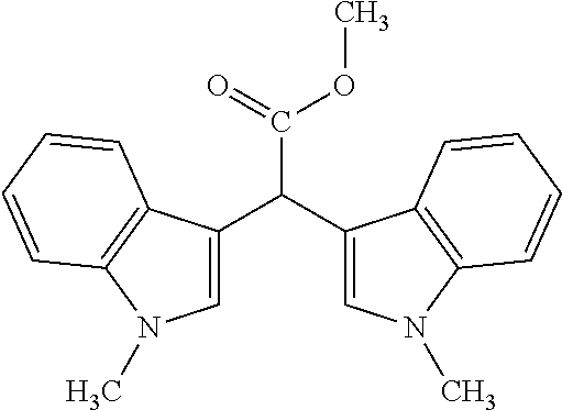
C1=C(C(C2=CN(C)C3=C2C=CC=C3)C(OC)=O)C2=C(N1C)C=CC=C2
